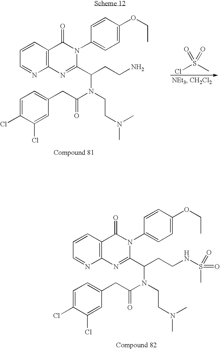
C1=CC2=C(N=C1)N=C(C(CCN)N(CCN(C)C)C(CC1=CC=C(Cl)C(Cl)=C1)=O)N(C1=CC=C(OCC)C=C1)C2=O.ClS(C)(=O)=O.C1=CC2=C(N=C1)N=C(C(CCNS(=O)(=O)C)N(CCN(C)C)C(CC1=CC=C(Cl)C(Cl)=C1)=O)N(C1=CC=C(OCC)C=C1)C2=O
